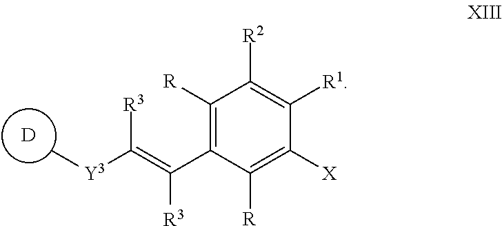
[Y3](C)C(=C(C1=C([R])C([R2])=C([R1])C([X])=C1[R])[R3])[R3].[D]
